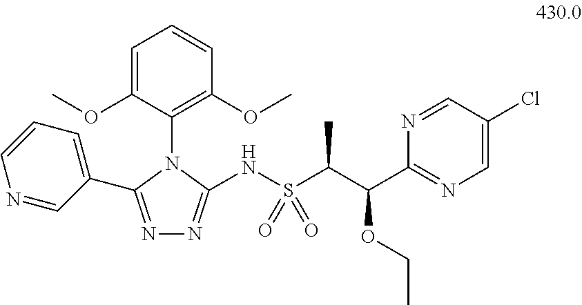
N1=C(C2=CC=CN=C2)N(C2=C(OC)C=CC=C2OC)C(NS(C(C(C2=NC=C(Cl)C=N2)OCC)C)(=O)=O)=N1
